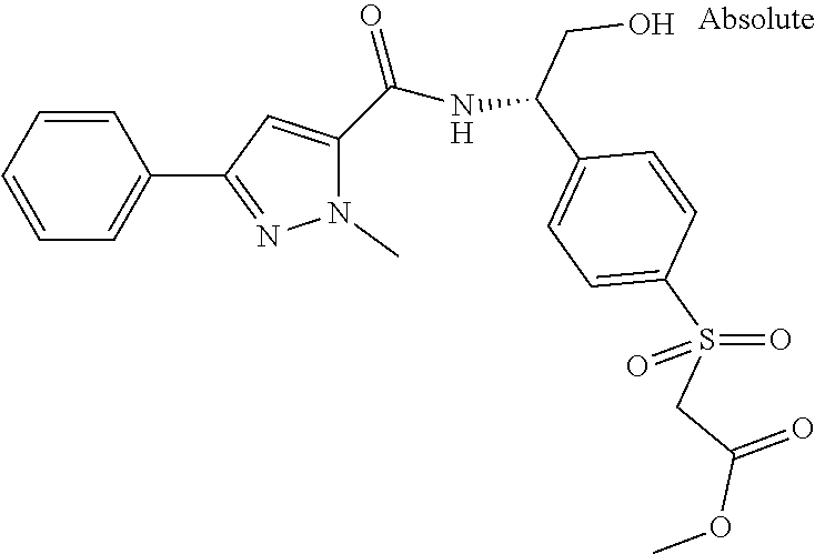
C1=C(S(=O)(CC(OC)=O)=O)C=CC(C(CO)NC(C2=CC(C3=CC=CC=C3)=NN2C)=O)=C1
